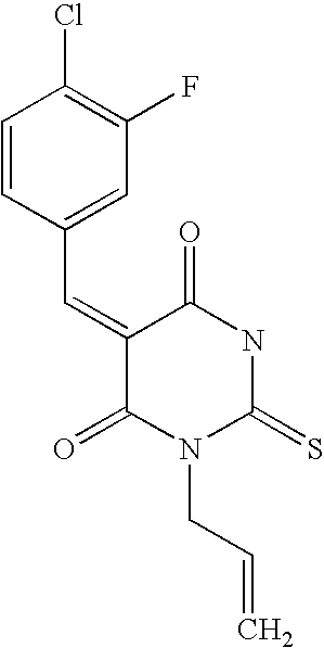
N1C(=S)N(CC=C)C(=O)C(=CC2=CC(F)=C(Cl)C=C2)C1=O
